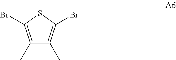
C1(C)=C(Br)SC(Br)=C1C
